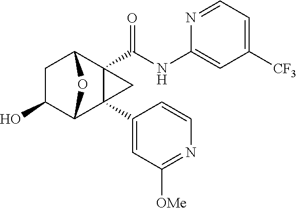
C1C(O)C2C3(C4=CC([OMe])=NC=C4)C(C(NC4=CC([CF3])=CC=N4)=O)(C1O2)C3
